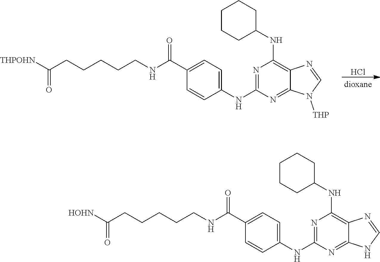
[THPOHN]C(CCCCCNC(C1=CC=C(NC2=NC(NC3CCCCC3)=C3C(=N2)N([THP])C=N3)C=C1)=O)=O.Cl.[HOHN]C(CCCCCNC(C1=CC=C(NC2=NC(NC3CCCCC3)=C3C(=N2)NC=N3)C=C1)=O)=O
